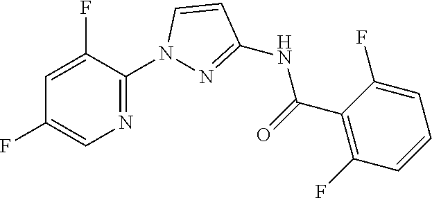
N1=C(N2N=C(NC(C3=C(F)C=CC=C3F)=O)C=C2)C(F)=CC(F)=C1
